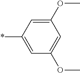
C1(OC)=CC(*)=CC(OC)=C1
